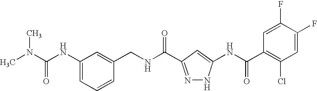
C(NC(=O)C1=NNC(NC(C2=C(Cl)C=C(F)C(F)=C2)=O)=C1)C1=CC(NC(N(C)C)=O)=CC=C1
